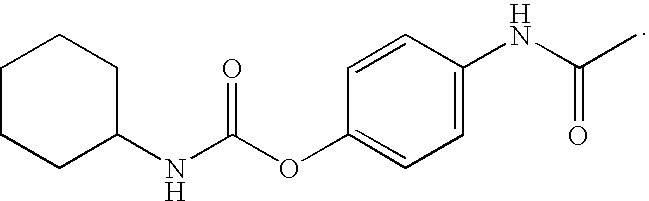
C1=CC(NC(C)=O)=CC=C1OC(NC1CCCCC1)=O
